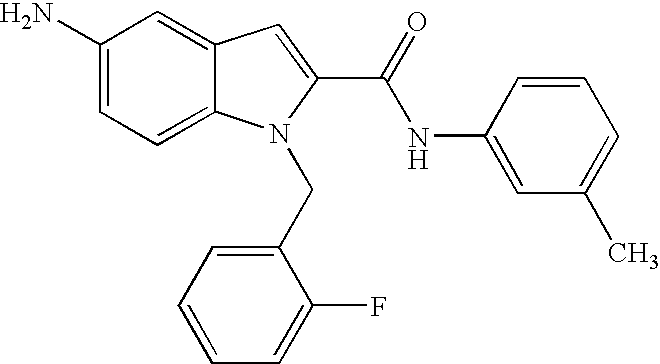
C1(N)=CC=C2C(=C1)C=C(C(=O)NC1=CC(C)=CC=C1)N2CC1=CC=CC=C1F
